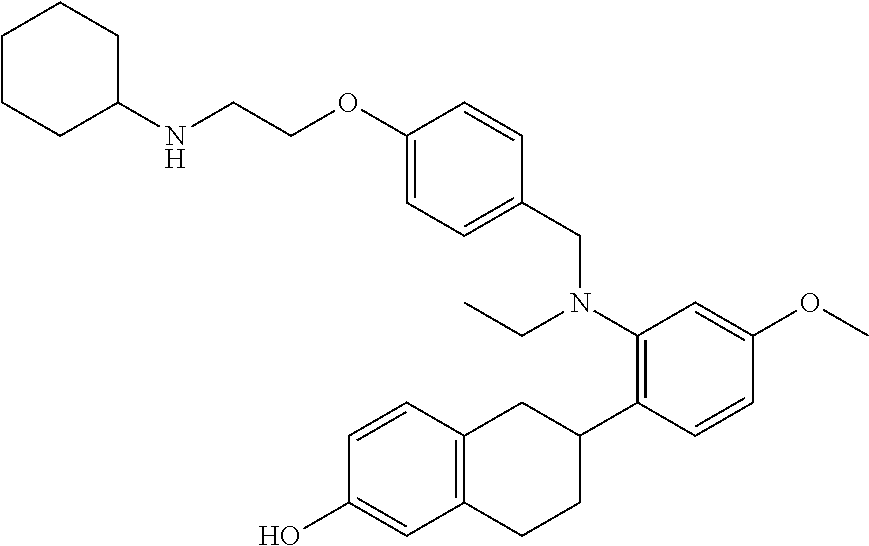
C1(O)=CC2=C(C=C1)CC(C1=C(N(CC3=CC=C(OCCNC4CCCCC4)C=C3)CC)C=C(OC)C=C1)CC2
